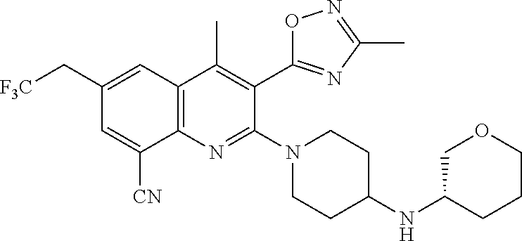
C1(C[F3C])=CC2=C(N=C(N3CCC(NC4COCCC4)CC3)C(C3=NC(C)=NO3)=C2C)C([CN])=C1
